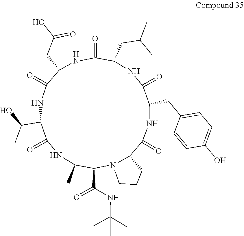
C1(C)C(C(NC(C)(C)C)=O)N2C(C(=O)NC(CC3=CC=C(O)C=C3)C(=O)NC(CC(C)C)C(=O)NC(CC(O)=O)C(=O)NC(C(O)C)C(=O)N1)CCC2
